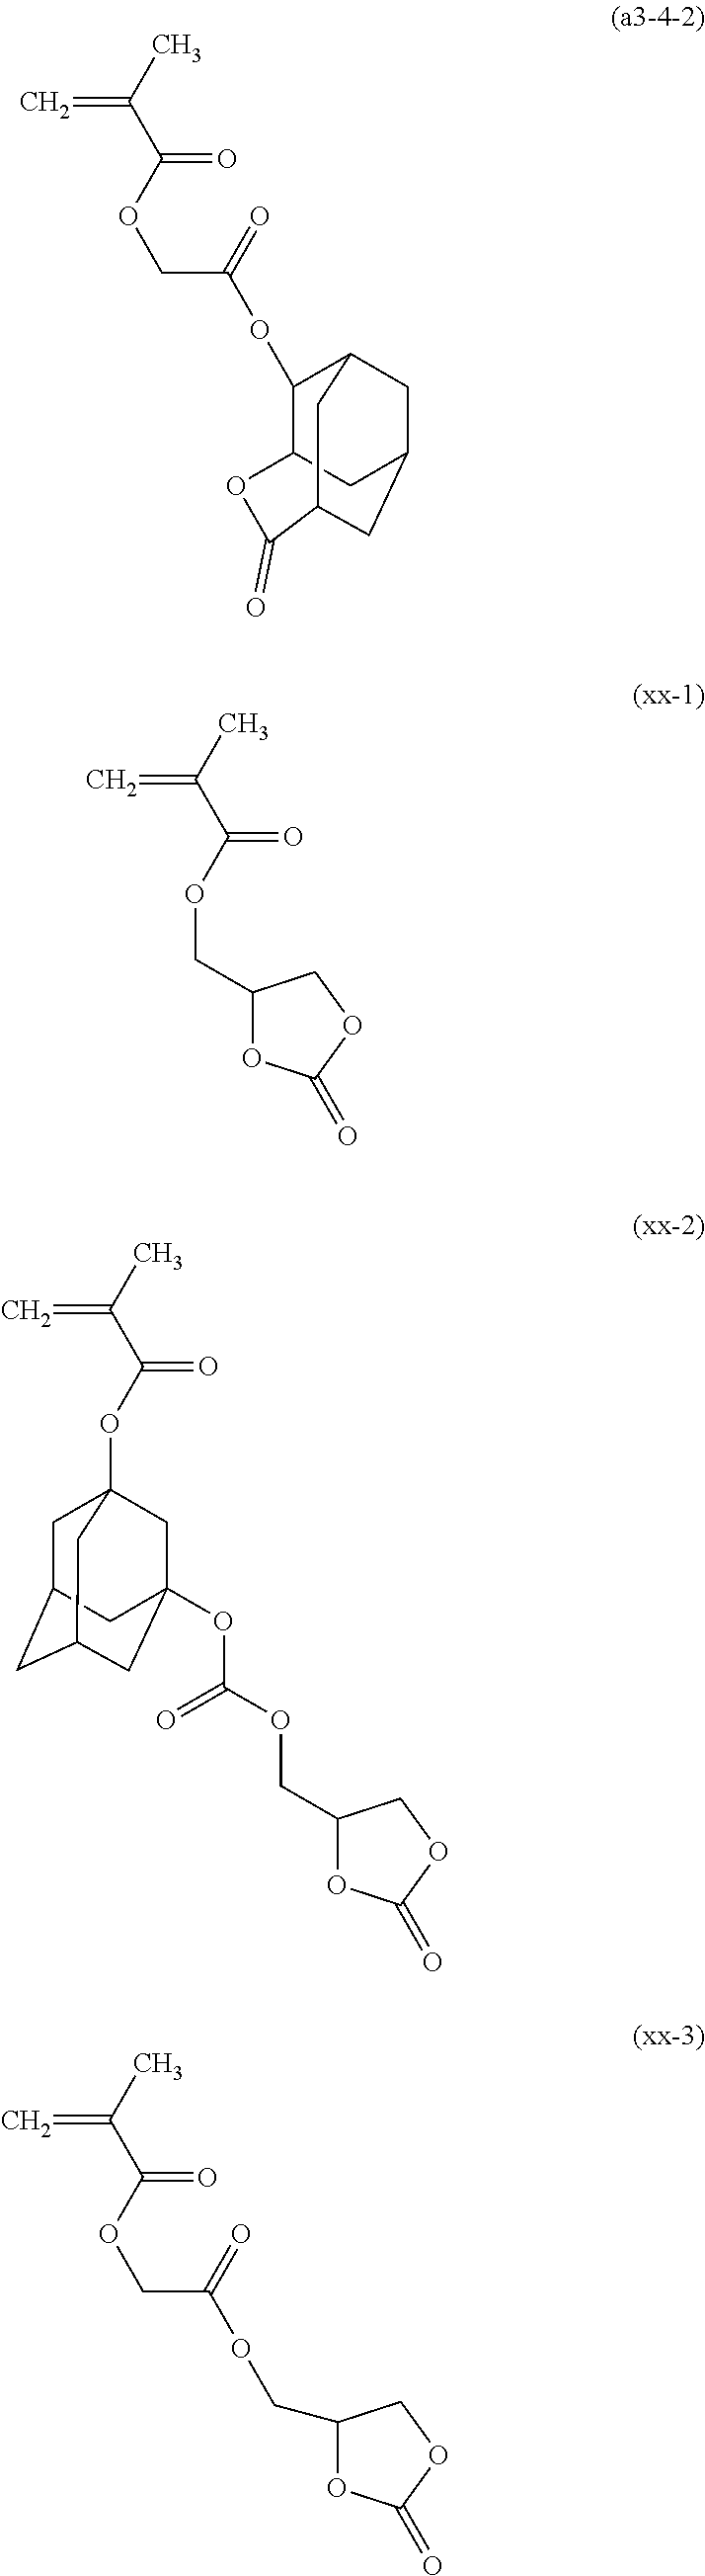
C(C(=O)OC1C2CC3CC1CC(C3)C(=O)O2)OC(=O)C(C)=C.CC(C(=O)OCC1OC(=O)OC1)=C.CC(C(=O)OC12CC3CC(CC(OC(=O)OCC4OC(=O)OC4)(C1)C3)C2)=C.C(C(=O)OCC1OC(=O)OC1)OC(=O)C(C)=C
